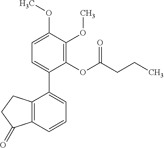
C1=C(OC)C(OC)=C(OC(CCC)=O)C(C2=CC=CC3=C2CCC3=O)=C1
